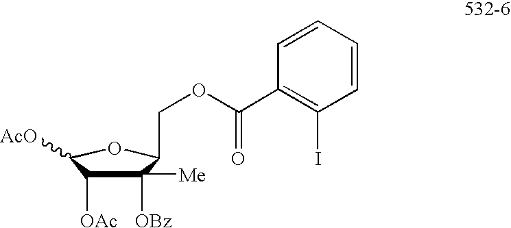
C1([Me])([OBz])C([OAc])C([AcO])OC1COC(C1=C(I)C=CC=C1)=O
